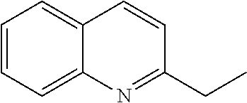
C1=CC=C2C(=C1)C=CC(CC)=N2
